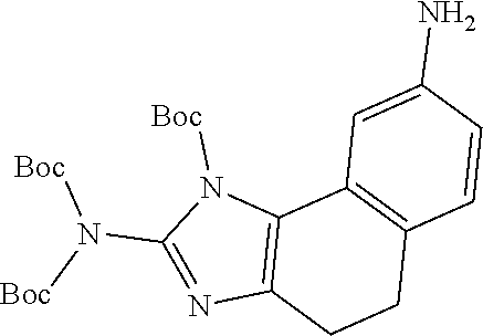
N1=C(N([Boc])[Boc])N([Boc])C2=C1CCC1=C2C=C(N)C=C1
